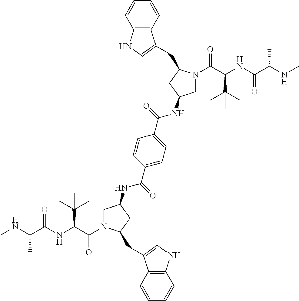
CNC(C(NC(C(=O)N1CC(NC(C2=CC=C(C(=O)NC3CN(C(C(NC(C(NC)C)=O)C(C)(C)C)=O)C(CC4=CNC5=C4C=CC=C5)C3)C=C2)=O)CC1CC1=CNC2=C1C=CC=C2)C(C)(C)C)=O)C
